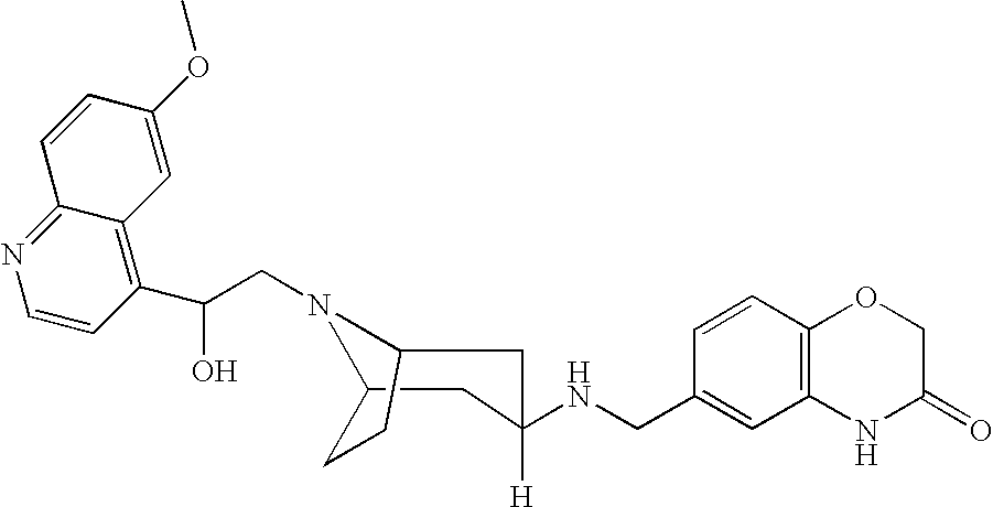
C1(OC)=CC2=C(C(O)CN3C4CCC3CC([H])(NCC3=CC5=C(C=C3)OCC(=O)N5)C4)C=CN=C2C=C1
